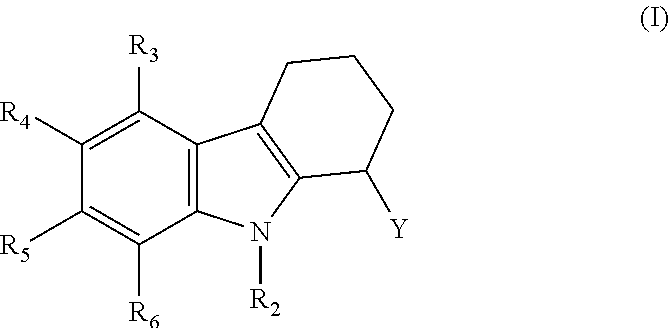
C12=C(C([R3])=C([R4])C([R5])=C1[R6])C1=C(N2[R2])C([Y])CCC1
